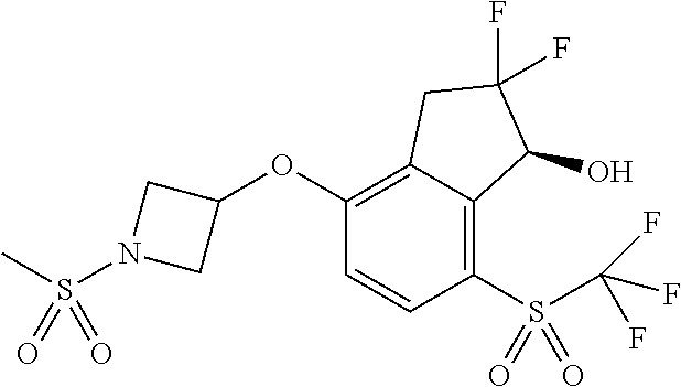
C1(OC2CN(S(C)(=O)=O)C2)=C2C(=C(S(C(F)(F)F)(=O)=O)C=C1)C(O)C(F)(F)C2
